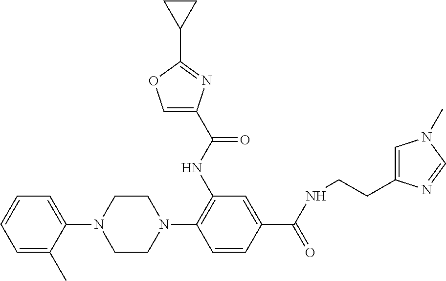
C1=CC=C(C)C(N2CCN(C3=C(NC(C4=COC(C5CC5)=N4)=O)C=C(C(NCCC4=CN(C)C=N4)=O)C=C3)CC2)=C1
